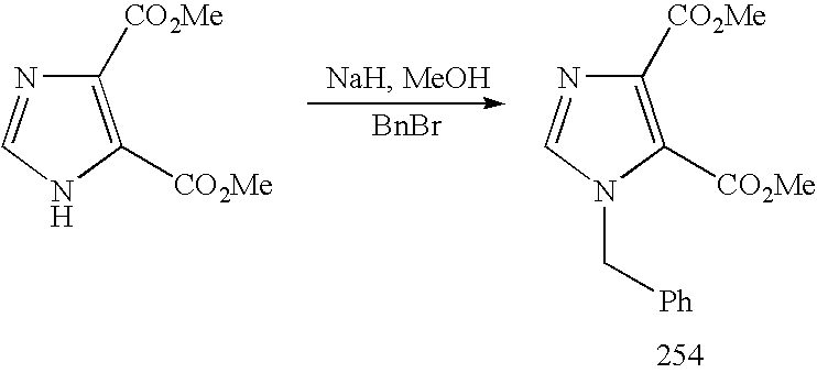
C1([CO2Me])=C([CO2Me])NC=N1.C1([CO2Me])=C([CO2Me])N(C[Ph])C=N1.[BnBr]
